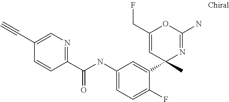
C1(C(NC2=CC=C(F)C(C3(C)N=C(N)OC(CF)=C3)=C2)=O)=NC=C(C#C)C=C1
